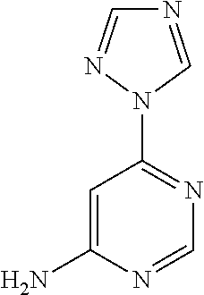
C1=C(N)N=CN=C1N1C=NC=N1
